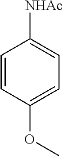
C1=CC(OC)=CC=C1[NHAc]
